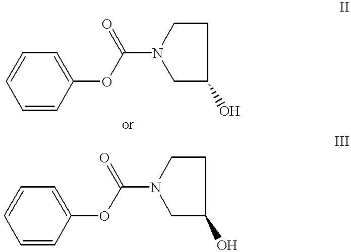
C1=CC=C(OC(=O)N2CC(O)CC2)C=C1.C1=CC=C(OC(=O)N2CC(O)CC2)C=C1
